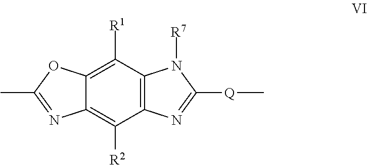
C12=C([R2])C3=C(C([R1])=C1OC(C)=N2)N([R7])C([Q]C)=N3
